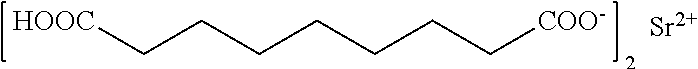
[HOOC]CCCCCCC[COO-].[Sr]
